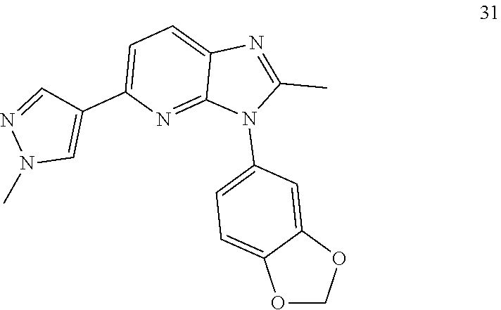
O1COC2=CC(N3C(C)=NC4=CC=C(C5=CN(C)N=C5)N=C34)=CC=C12
